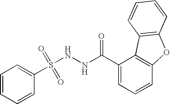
C1=CC=CC(S(NNC(C2=CC=CC3=C2C2=C(O3)C=CC=C2)=O)(=O)=O)=C1
